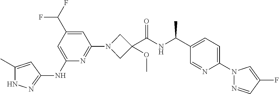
N1C(C)=CC(NC2=CC(C(F)F)=CC(N3CC(C(NC(C4=CC=C(N5N=CC(F)=C5)N=C4)C)=O)(OC)C3)=N2)=N1
